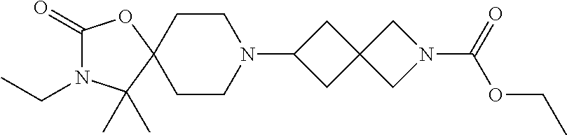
C1(=O)N(CC)C(C)(C)C2(O1)CCN(C1CC3(C1)CN(C(=O)OCC)C3)CC2
